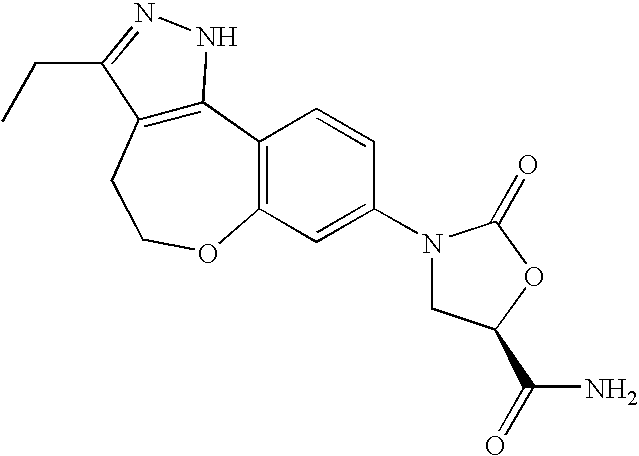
C12=C(CCOC3=C1C=CC(N1CC(C(N)=O)OC1=O)=C3)C(CC)=NN2
